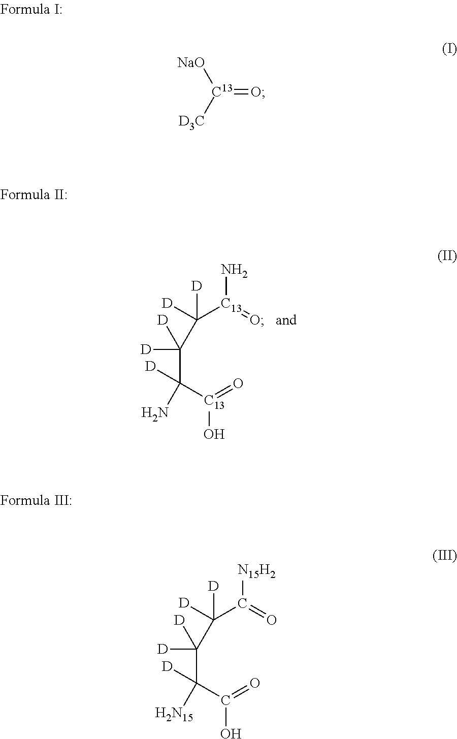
C(C([D])([C13](O)=O)N)([D])(C([D])([D])[C13](N)=O)[D].[C13](=O)([D3C])[NaO].C(C([D])(C(O)=O)[H2N15])([D])(C([D])([D])C([N15H2])=O)[D]
